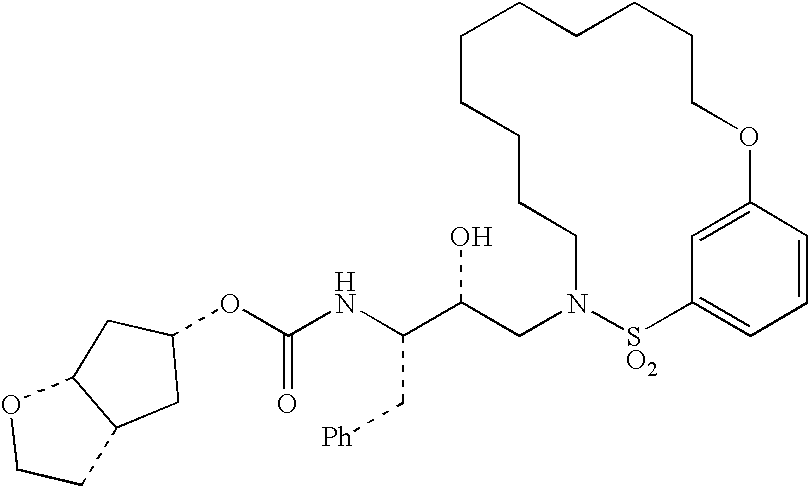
C(NC(C(CN1[SO2]C2=CC=CC(=C2)OCCCCCCCCCC1)O)C[Ph])(=O)OC1CC2C(C1)OCC2
